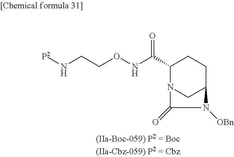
C(ONC(C1N2CC(CC1)N([OBn])C2=O)=O)CN[P2]
